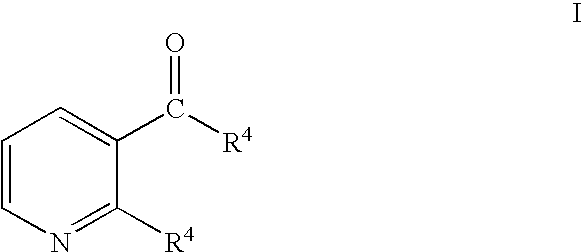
C1=CN=C([R4])C(C([R4])=O)=C1
